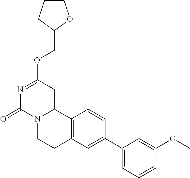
N1=C(OCC2OCCC2)C=C2N(C1=O)CCC1=C2C=CC(C2=CC=CC(OC)=C2)=C1
